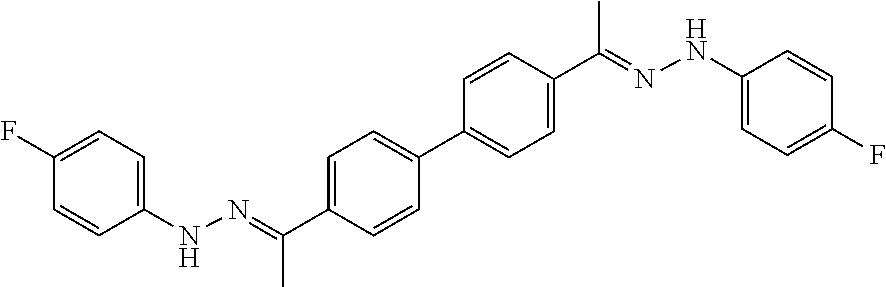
C1(NN=C(C2=CC=C(C3=CC=C(C(=NNC4=CC=C(F)C=C4)C)C=C3)C=C2)C)=CC=C(F)C=C1
